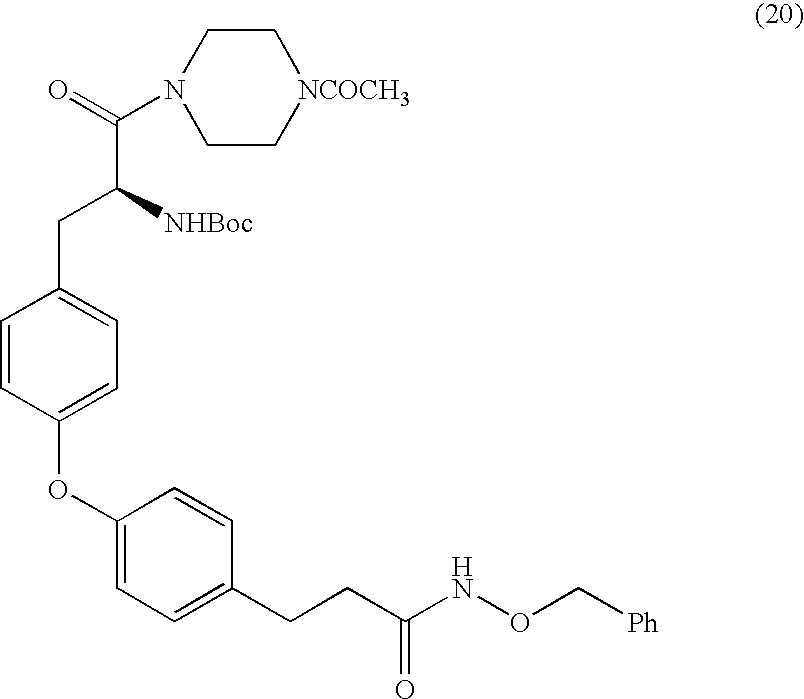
C(C([NHBoc])CC1=CC=C(OC2=CC=C(CCC(NOC[Ph])=O)C=C2)C=C1)(=O)N1CC[NCOCH3]CC1
